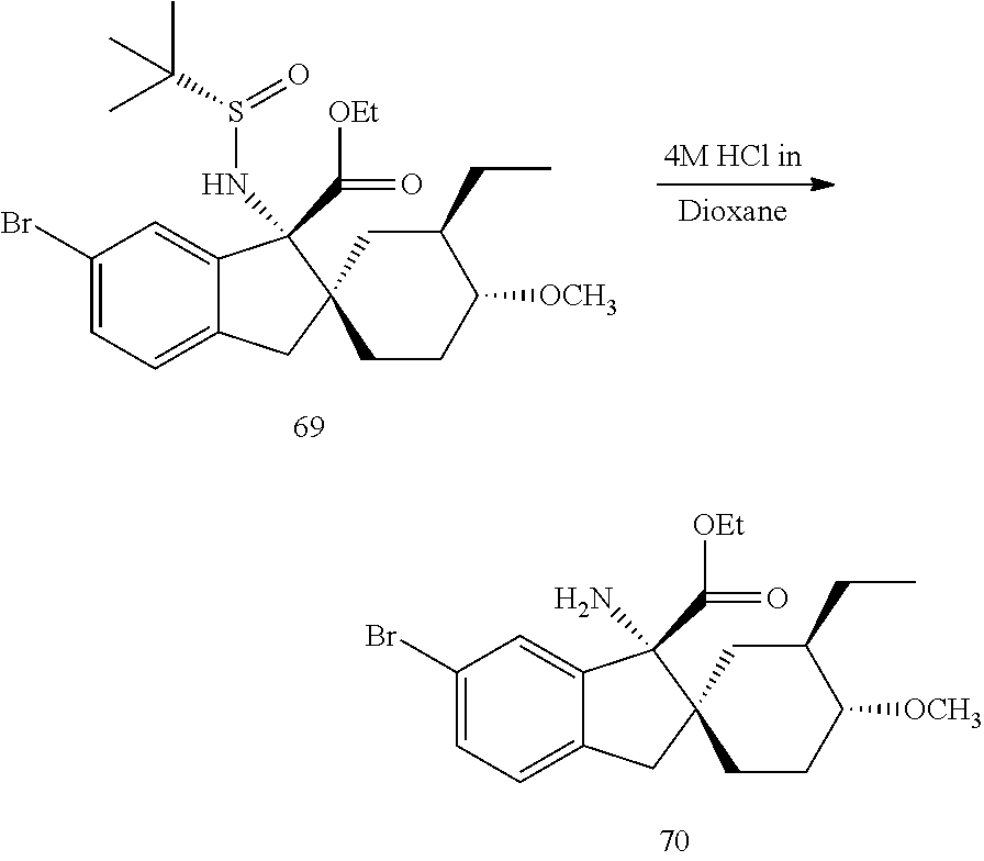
C1(Br)=CC=C2C(=C1)C(NS(C(C)(C)C)=O)(C(=O)[OEt])C1(C2)CCC([OCH3])C(CC)C1.C1(Br)=CC=C2C(=C1)C(N)(C(=O)[OEt])C1(C2)CCC([OCH3])C(CC)C1
